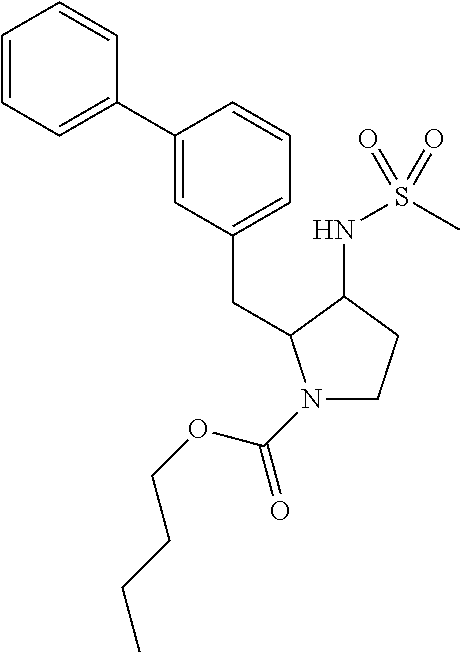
C1(C2=CC(CC3N(C(OCCCC)=O)CCC3NS(C)(=O)=O)=CC=C2)=CC=CC=C1
